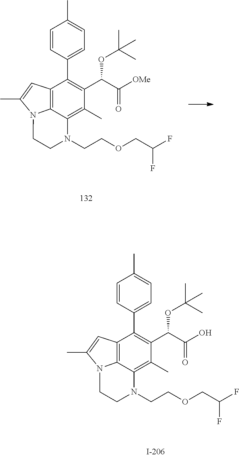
C1=CC(C2=C(C(C([OMe])=O)OC(C)(C)C)C(C)=C3C4=C2C=C(C)N4CCN3CCOCC(F)F)=CC=C1C.C1=CC(C2=C(C(C(O)=O)OC(C)(C)C)C(C)=C3C4=C2C=C(C)N4CCN3CCOCC(F)F)=CC=C1C
